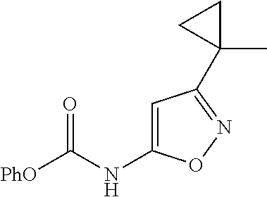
[PhO]C(NC1=CC(C2(C)CC2)=NO1)=O
